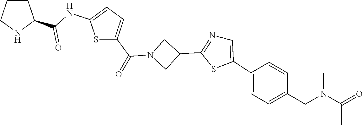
S1C(C(=O)N2CC(C3=NC=C(C4=CC=C(CN(C(=O)C)C)C=C4)S3)C2)=CC=C1NC(=O)C1CCCN1
